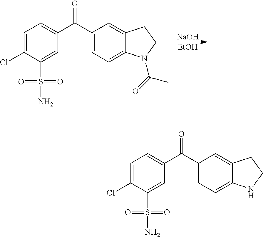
C1=C(Cl)C(S(N)(=O)=O)=CC(C(C2=CC=C3C(=C2)CCN3C(=O)C)=O)=C1.[NaOH].[EtOH].C1=C(Cl)C(S(N)(=O)=O)=CC(C(C2=CC=C3C(=C2)CCN3)=O)=C1
